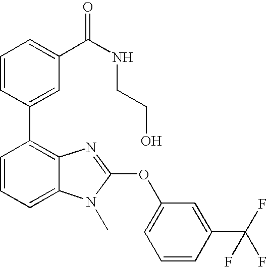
C1=CC(C2=C3C(=CC=C2)N(C)C(OC2=CC=CC(C(F)(F)F)=C2)=N3)=CC(C(NCCO)=O)=C1
